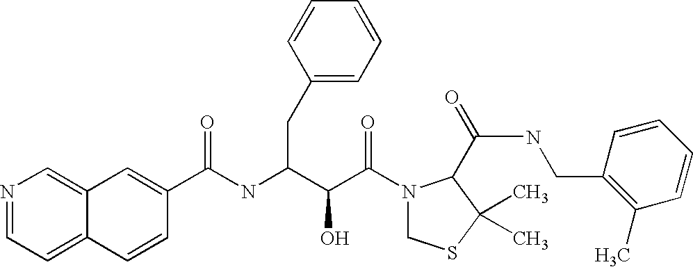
C1=CC2=CC=NC=C2C=C1C(NC(C(C(N1CSC(C)(C)C1C(NCC1=C(C)C=CC=C1)=O)=O)O)CC1=CC=CC=C1)=O
